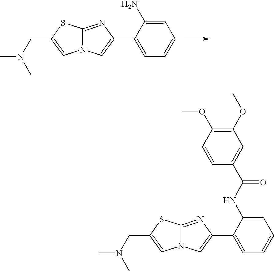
C1=C(C2=CN3C(=N2)SC(CN(C)C)=C3)C(N)=CC=C1.C1=C(C2=CN3C(=N2)SC(CN(C)C)=C3)C(NC(=O)C2=CC(OC)=C(OC)C=C2)=CC=C1
